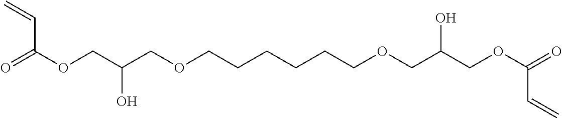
O=C(OCC(COCCCCCCOCC(COC(=O)C=C)O)O)C=C
